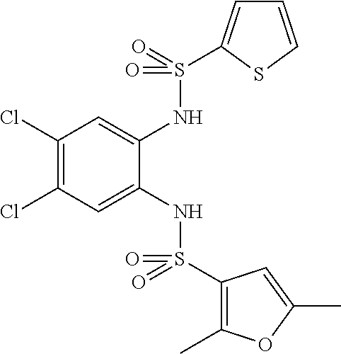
C1(Cl)=C(Cl)C=C(NS(C2=C(C)OC(C)=C2)(=O)=O)C(NS(=O)(=O)C2=CC=CS2)=C1
